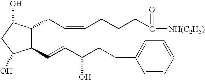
C1(C=CC(CCC2=CC=CC=C2)O)C(CC=CCCCC(=O)[NH(C2H5)])C(O)CC1O
